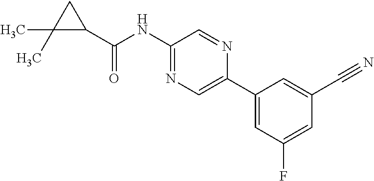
C1(C(=O)NC2=NC=C(C3=CC(F)=CC(C#N)=C3)N=C2)CC1(C)C
